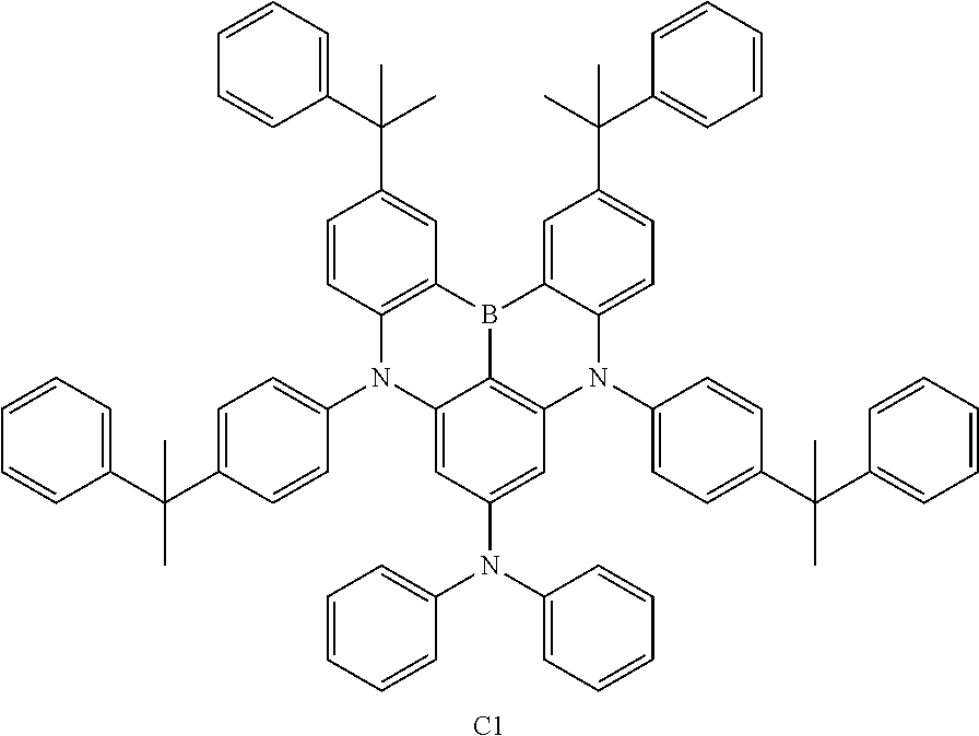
C12=CC(C(C)(C)C3=CC=CC=C3)=CC=C1N(C1=CC=C(C(C)(C)C3=CC=CC=C3)C=C1)C1=C3C(=CC(N(C4=CC=CC=C4)C4=CC=CC=C4)=C1)N(C1=CC=C(C(C4=CC=CC=C4)(C)C)C=C1)C1=C(C=C(C(C4=CC=CC=C4)(C)C)C=C1)B23.[C1]
